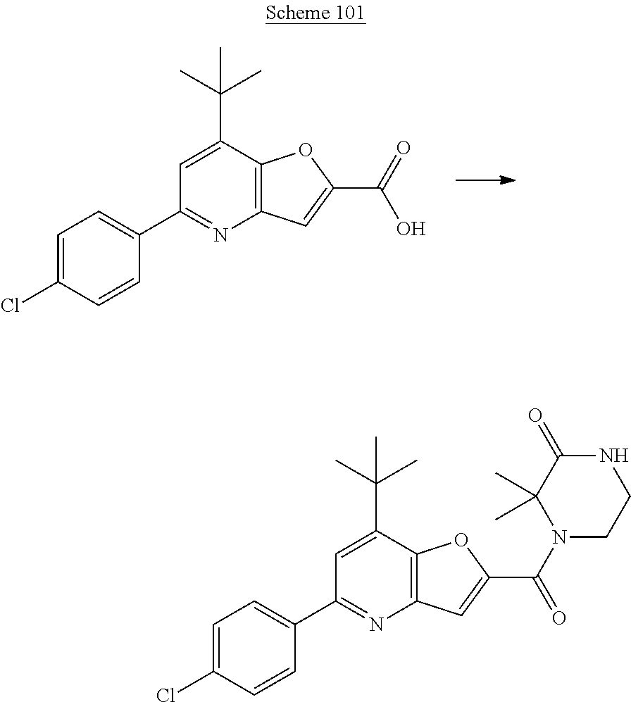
C1(C2=CC=C(Cl)C=C2)=NC2=C(C(C(C)(C)C)=C1)OC(C(O)=O)=C2.C1(C2=CC=C(Cl)C=C2)=NC2=C(C(C(C)(C)C)=C1)OC(C(N1C(C)(C)C(=O)NCC1)=O)=C2
